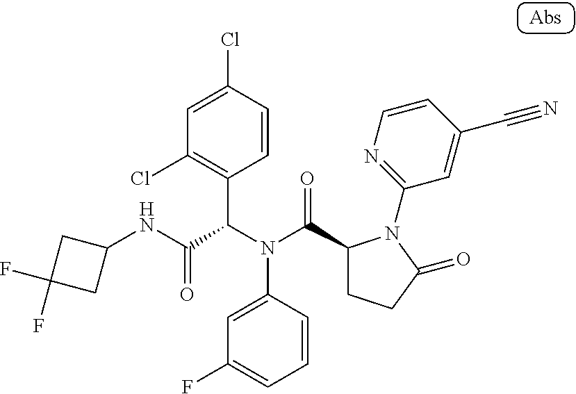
C1(NC(=O)C(C2=C(Cl)C=C(Cl)C=C2)N(C2=CC(F)=CC=C2)C(=O)C2CCC(=O)N2C2=NC=CC(C#N)=C2)CC(F)(F)C1
